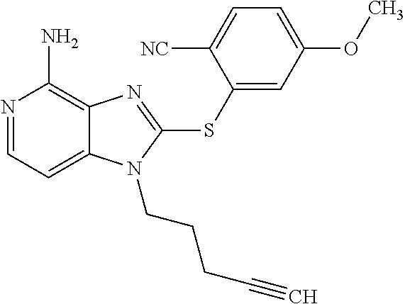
N1=CC=C2C(=C1N)N=C(SC1=CC(OC)=CC=C1[NC])N2CCCC#C
